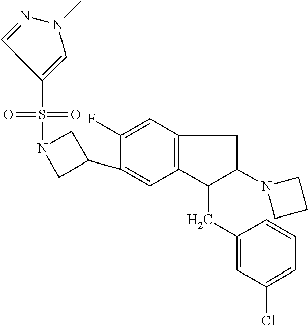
O=S(=O)(C1=CN(C)N=C1)N1CC(C2=CC3=C(C=C2F)CC(N2CCC2)C3CC2=CC(Cl)=CC=C2)C1
